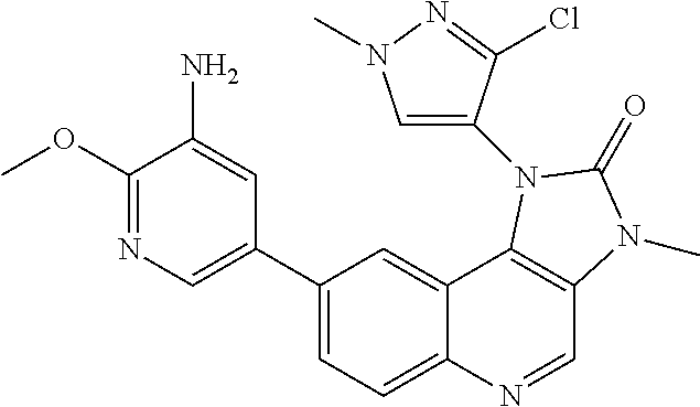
C1(C2=CN=C(OC)C(N)=C2)=CC=C2C(=C1)C1=C(C=N2)N(C)C(=O)N1C1=CN(C)N=C1Cl
